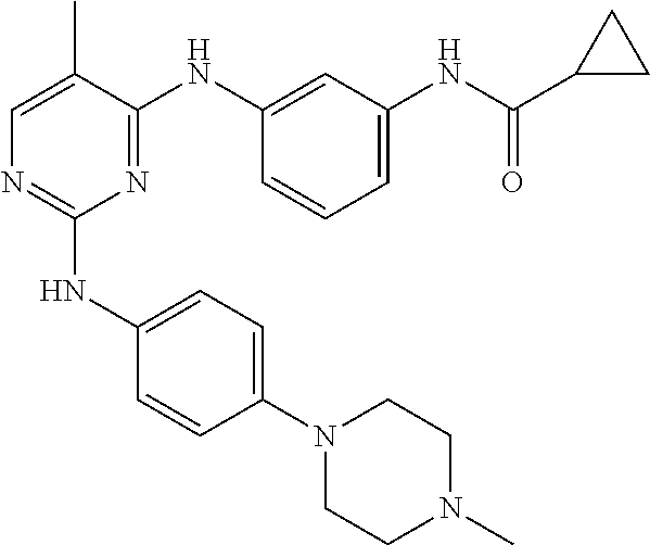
C1(NC2=CC=C(N3CCN(C)CC3)C=C2)=NC=C(C)C(NC2=CC(NC(C3CC3)=O)=CC=C2)=N1
